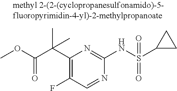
C1(C(C(OC)=O)(C)C)=C(F)C=NC(NS(C2CC2)(=O)=O)=N1
